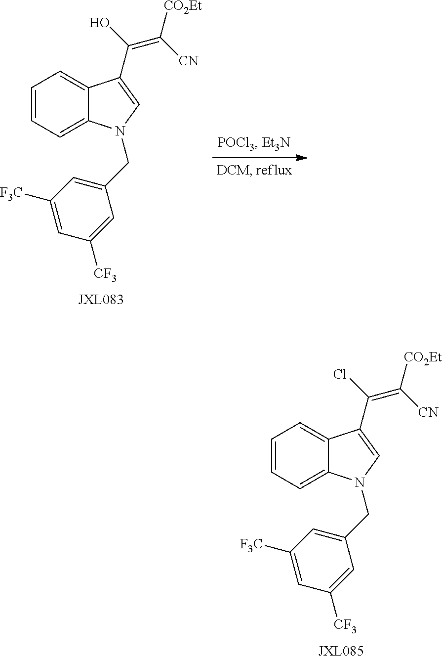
C1=CC=C2C(=C1)C(C(=C([CO2Et])[CN])O)=CN2CC1=CC([F3C])=CC([CF3])=C1.C1=CC=C2C(=C1)C(C(=C([CO2Et])[CN])Cl)=CN2CC1=CC([F3C])=CC([CF3])=C1
